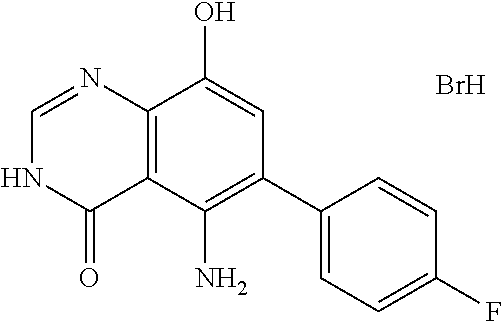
C12=C(C(N)=C(C3=CC=C(F)C=C3)C=C1O)C(=O)NC=N2.Br
